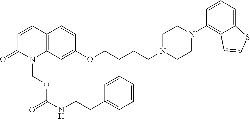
C12=C(C=C(OCCCCN3CCN(C4=C5C(=CC=C4)SC=C5)CC3)C=C1)N(COC(=O)NCCC1=CC=CC=C1)C(=O)C=C2
